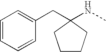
C1=CC=CC(CC2(NC)CCCC2)=C1
